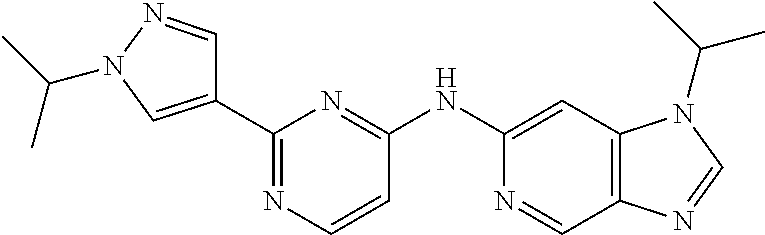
C1(C2=CN(C(C)C)N=C2)=NC=CC(NC2=CC3=C(C=N2)N=CN3C(C)C)=N1
